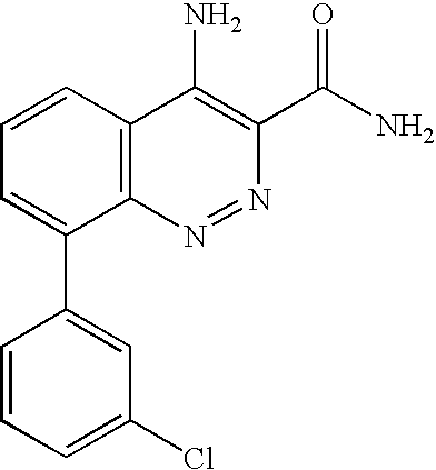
C1=CC2=C(C(C3=CC(Cl)=CC=C3)=C1)N=NC(C(N)=O)=C2N
